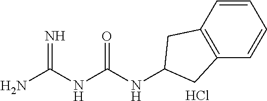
Cl.N(C(NC(N)=N)=O)C1CC2=C(C=CC=C2)C1
